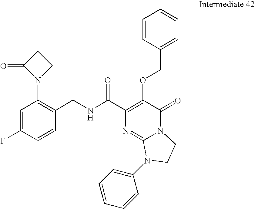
N(C(C1=C(OCC2=CC=CC=C2)C(=O)N2C(=N1)N(C1=CC=CC=C1)CC2)=O)CC1=C(N2CCC2=O)C=C(F)C=C1
